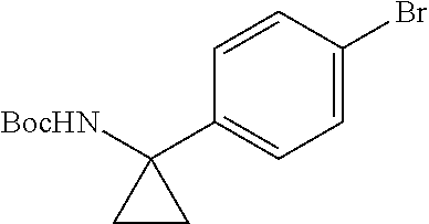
C1=C(Br)C=CC(C2([BocHN])CC2)=C1
